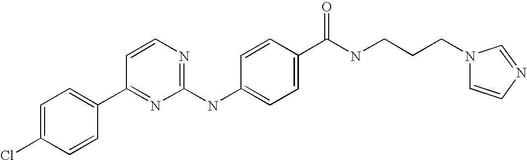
C1=C(Cl)C=CC(C2=NC(NC3=CC=C(C(NCCCN4C=CN=C4)=O)C=C3)=NC=C2)=C1
